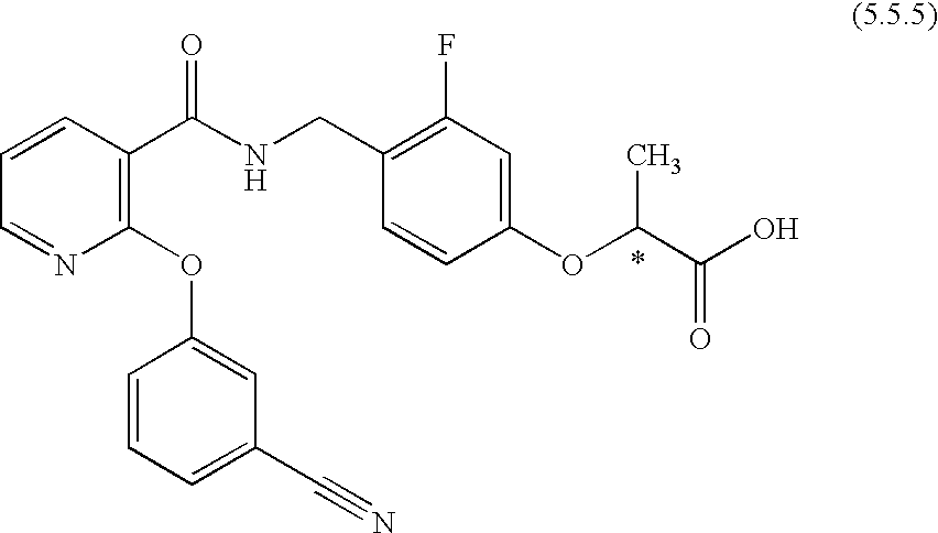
C1=NC(OC2=CC(C#N)=CC=C2)=C(C(NCC2=C(F)C=C(OC(C(O)=O)C)C=C2)=O)C=C1
